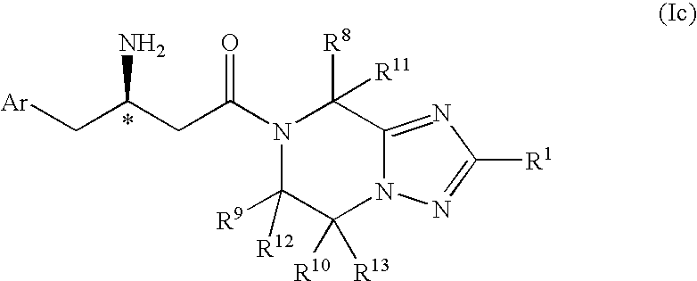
N1(C(CC(C[Ar])N)=O)C([R9])([R12])C([R10])([R13])N2C(=NC([R1])=N2)C1([R8])[R11]
